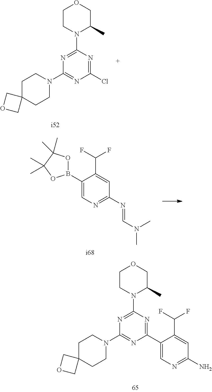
C1(B2OC(C)(C)C(C)(C)O2)=CN=C(N=CN(C)C)C=C1C(F)F.C1(C2=CN=C(N)C=C2C(F)F)=NC(N2C(C)COCC2)=NC(N2CCC3(CC2)COC3)=N1.C1(Cl)=NC(N2C(C)COCC2)=NC(N2CCC3(CC2)COC3)=N1
